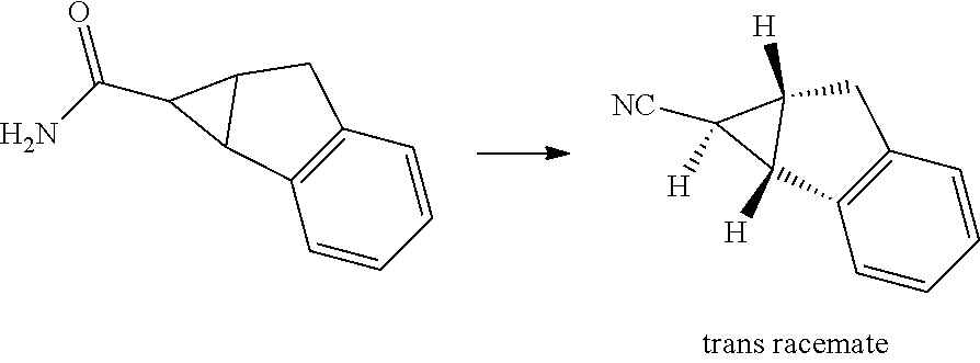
C1=CC=CC2=C1C1([H])C([H])(C2)C1([NC])[H].C1=CC=CC2=C1C1C(C2)C1C(N)=O
